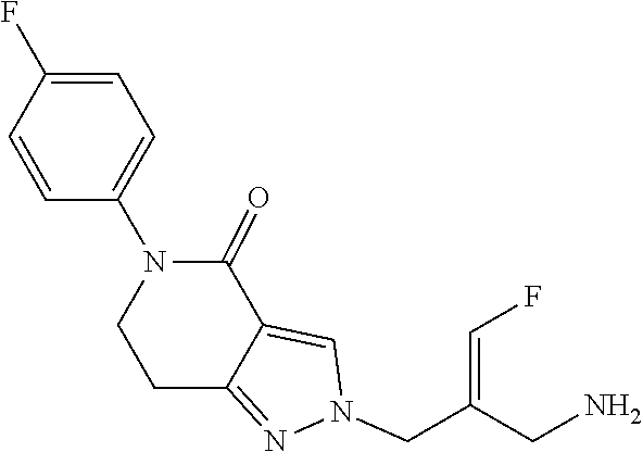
C12=CN(CC(=CF)CN)N=C1CCN(C1=CC=C(F)C=C1)C2=O
